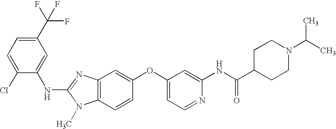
C1(NC2=NC3=C(N2C)C=CC(OC2=CC=NC(NC(C4CCN(C(C)C)CC4)=O)=C2)=C3)=CC(C(F)(F)F)=CC=C1Cl
